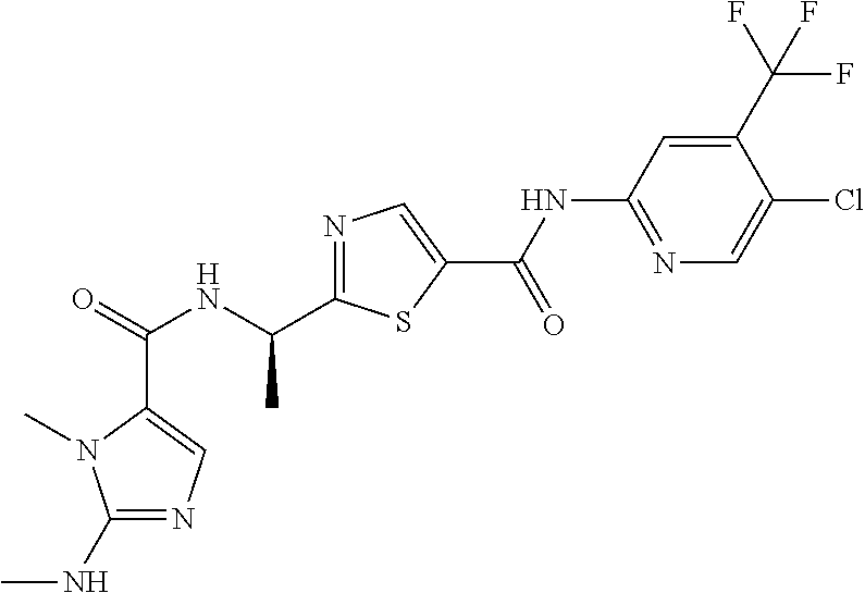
C(=O)(NC(C1=NC=C(C(NC2=NC=C(Cl)C(C(F)(F)F)=C2)=O)S1)C)C1=CN=C(NC)N1C
